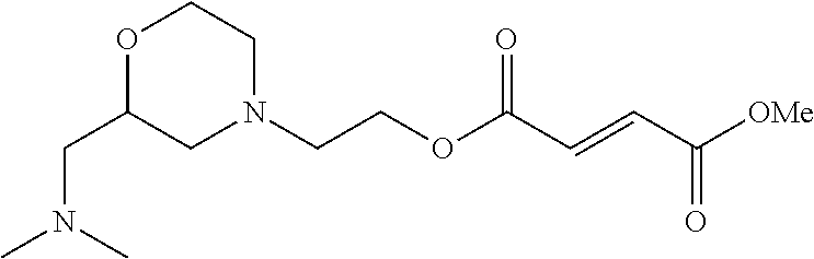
C(COC(C=CC([OMe])=O)=O)N1CCOC(CN(C)C)C1
